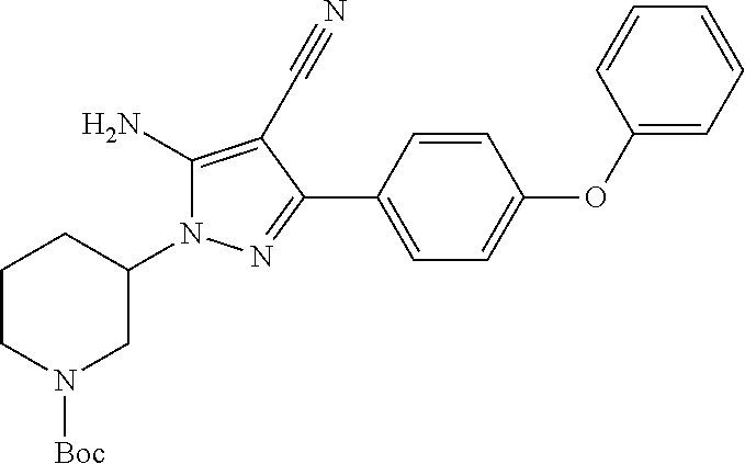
C1(N)=C(C#N)C(C2=CC=C(OC3=CC=CC=C3)C=C2)=NN1C1CCCN([Boc])C1
